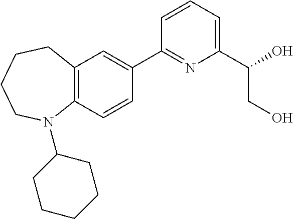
C12=C(C=CC(C3=NC(C(O)CO)=CC=C3)=C1)N(C1CCCCC1)CCCC2
